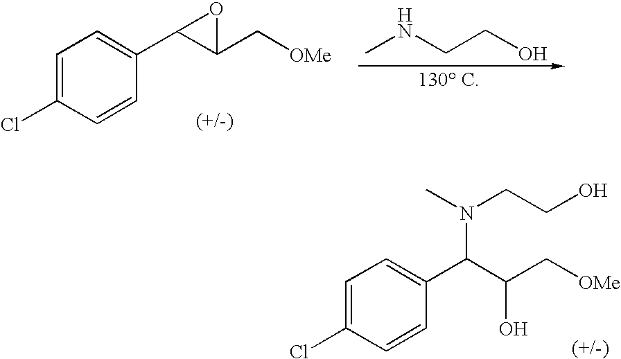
C1=C(Cl)C=CC(C2C(C[OMe])O2)=C1.CNCCO.C1=C(Cl)C=CC(C(C(C[OMe])O)N(C)CCO)=C1
